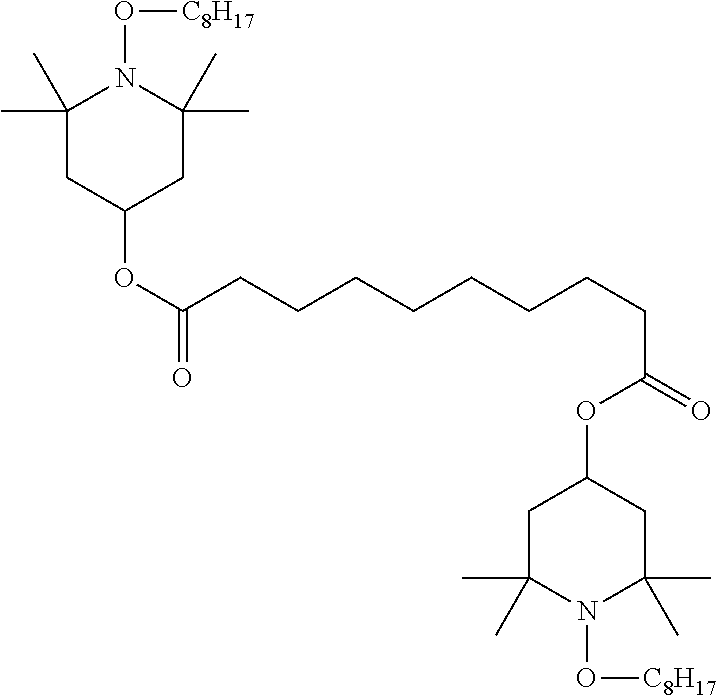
O(C(CCCCCCCCC(OC1CC(C)(C)N(O[C8H17])C(C)(C)C1)=O)=O)C1CC(C)(C)N(O[C8H17])C(C)(C)C1
